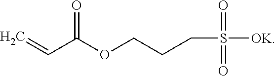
C=CC(OCCCS([OK])(=O)=O)=O
